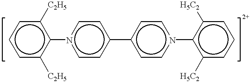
c1cc([C2H5])c(-n2ccc(-c3ccn(-c4c([H5C2])cccc4[H5C2])cc3)cc2)c([C2H5])c1
